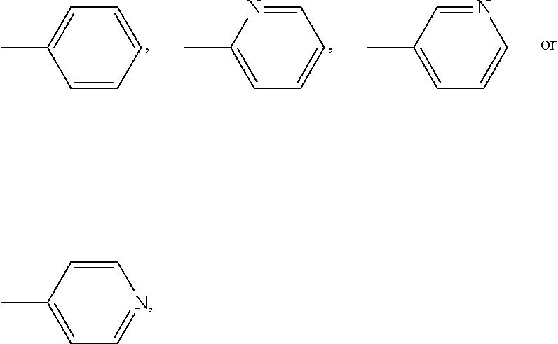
C1=CC(C)=CC=N1.C1=CC=CC(C)=C1.C1=NC(C)=CC=C1.N1=CC(C)=CC=C1
